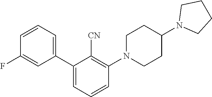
C1(F)=CC(C2=CC=CC(N3CCC(N4CCCC4)CC3)=C2[CN])=CC=C1
